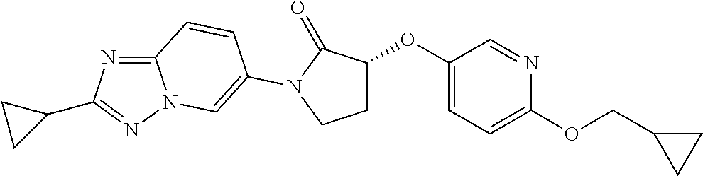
C12=NC(C3CC3)=NN1C=C(N1C(=O)C(OC3=CC=C(OCC4CC4)N=C3)CC1)C=C2
